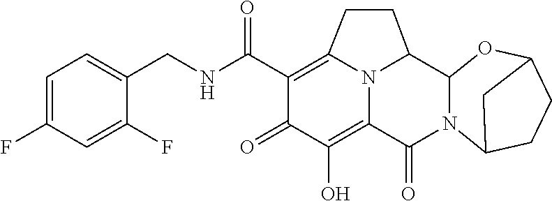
C1=C(F)C=C(F)C(CNC(C2=C3N4C(=C(O)C2=O)C(=O)N2C(C4CC3)OC3CCC2C3)=O)=C1
